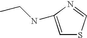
C1=C(NCC)N=CS1
